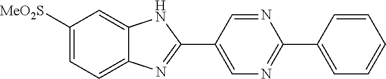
C1([MeO2S])=CC=C2C(=C1)NC(C1=CN=C(C3=CC=CC=C3)N=C1)=N2
